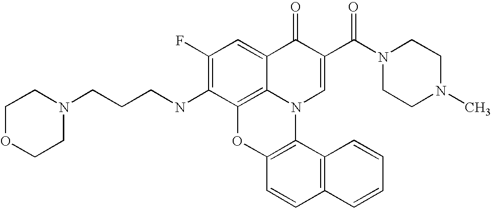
C1(F)=C(NCCCN2CCOCC2)C2=C3C(=C1)C(=O)C(C(N1CCN(C)CC1)=O)=CN3C1=C(O2)C=CC2=C1C=CC=C2
